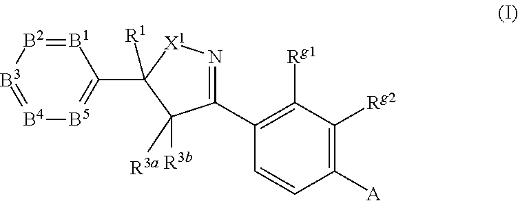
[B1]1=[B2][B3]=[B4][B5]=C1C1([R1])C([R3a])([R3b])C(C2=C([Rg1])C([Rg2])=C([A])C=C2)=N[X1]1
